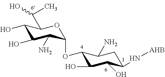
C1(O)C(N[AHB])CC(N)C(OC2C(N)C(O)C(O)C(C(C)O)O2)C1O
